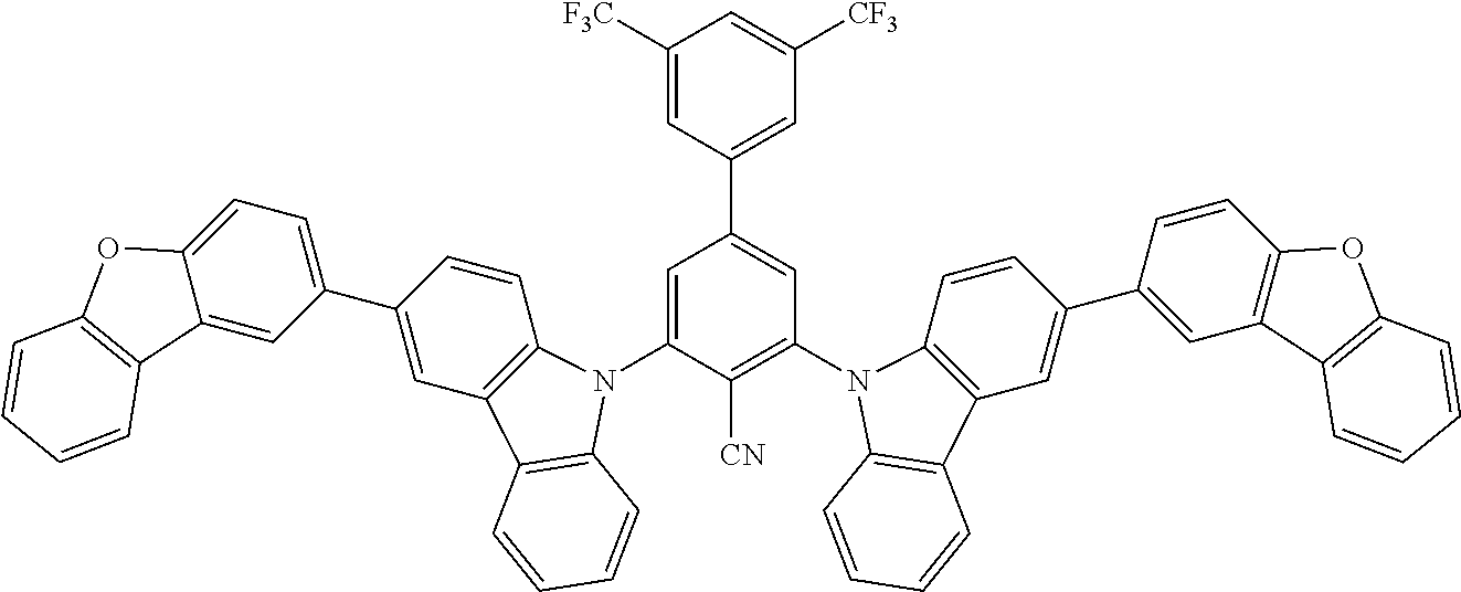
[CN]C1=C(N2C3=C(C=C(C4=CC5=C(C=C4)OC4=C5C=CC=C4)C=C3)C3=C2C=CC=C3)C=C(C2=CC([CF3])=CC([F3C])=C2)C=C1N1C2=C(C=C(C3=CC=C4C(=C3)C3=C(O4)C=CC=C3)C=C2)C2=C1C=CC=C2
